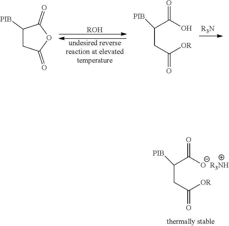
C(CC([OR])=O)(C([O-])=O)[PIB].[R3NH].[ROH].[undesired reversereaction at elevatedtemperature].C1([PIB])CC(=O)OC1=O.C(CC([OR])=O)(C(O)=O)[PIB]
